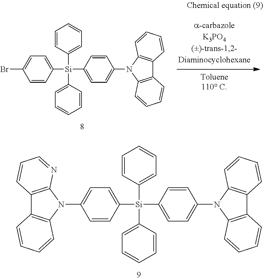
C1=CC([Si](C2=CC=CC=C2)(C2=CC=C(N3C4=C(C5=C3C=CC=C5)C=CC=C4)C=C2)C2=CC=C(Br)C=C2)=CC=C1.C1=CC([Si](C2=CC=CC=C2)(C2=CC=C(N3C4=C(C5=C3C=CC=C5)C=CC=C4)C=C2)C2=CC=C(N3C4=C(C5=C3C=CC=C5)C=CC=N4)C=C2)=CC=C1
